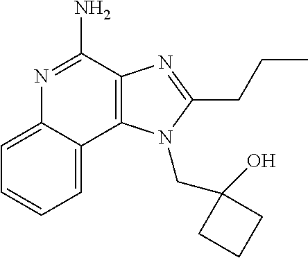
C12=C(C(N)=NC3=CC=CC=C13)N=C(CCC)N2CC1(O)CCC1
